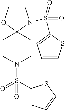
C1COC2(N1S(=O)(=O)C1=CC=CS1)CCN(S(C1=CC=CS1)(=O)=O)CC2
